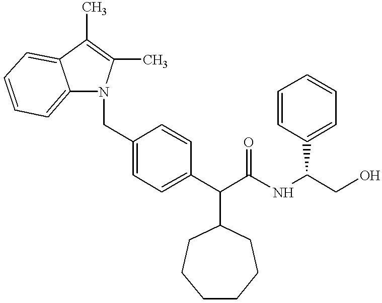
C12=CC=CC=C1C(C)=C(C)N2CC1=CC=C(C(C(NC(CO)C2=CC=CC=C2)=O)C2CCCCCC2)C=C1
